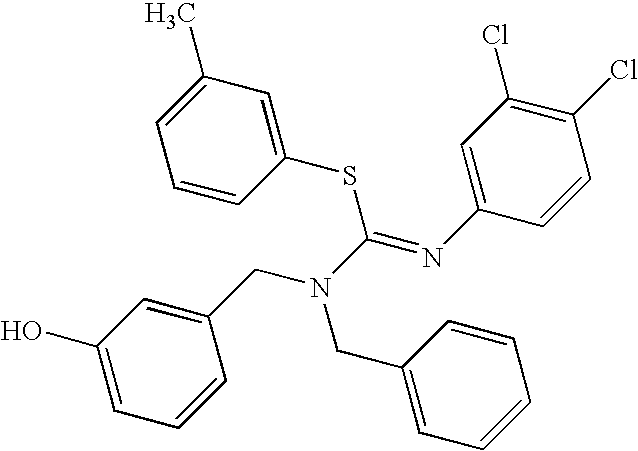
C1(O)=CC=CC(CN(CC2=CC=CC=C2)C(=NC2=CC(Cl)=C(Cl)C=C2)SC2=CC(C)=CC=C2)=C1
